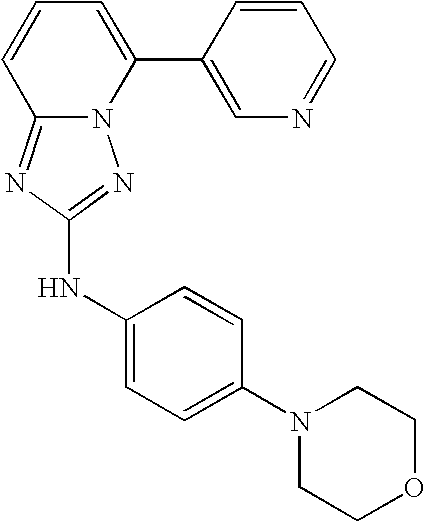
N12C(=NC(NC3=CC=C(N4CCOCC4)C=C3)=N1)C=CC=C2C1=CN=CC=C1
